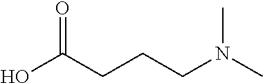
OC(CCCN(C)C)=O
